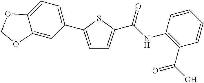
C1=C(C2=CC=C3C(=C2)OCO3)SC(C(NC2=C(C(O)=O)C=CC=C2)=O)=C1
